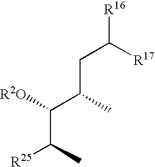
C(C)(C([R2O])C(C)CC([R17])[R16])[R25]
